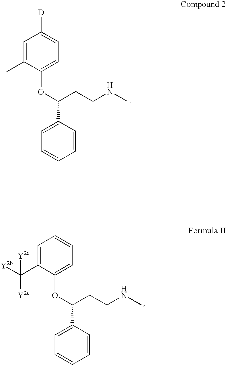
C1=C(C)C(OC(CCNC)C2=CC=CC=C2)=CC=C1[D].C1=C(C([Y2b])([Y2a])[Y2c])C(OC(CCNC)C2=CC=CC=C2)=CC=C1
